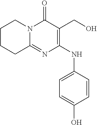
C1=C(O)C=CC(NC2=C(CO)C(=O)N3C(=N2)CCCC3)=C1
